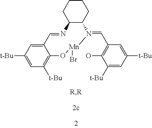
C12C(CCCC1)N(=CC1=C(O)C([t-Bu])=CC([t-Bu])=C1)[Mn](Br)OC1=C([t-Bu])C=C([t-Bu])C=C1C=N2
